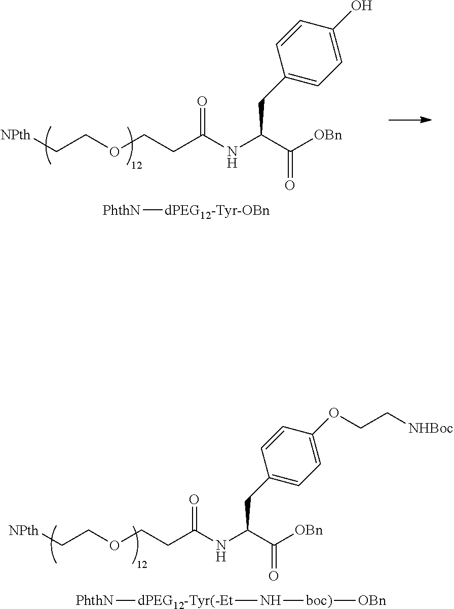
[NPth]CCOCCC(NC(C([OBn])=O)CC1=CC=C(OCC[NHBoc])C=C1)=O.[PhthN][dPEG12-Tyr(-Et]N[boc)][OBn].[NPth]CCOCCC(NC(C([OBn])=O)CC1=CC=C(O)C=C1)=O.[PhthN][dPEG12-Tyr-OBn]
